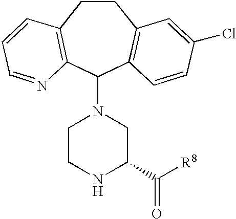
C1CC2=C(C(N3CCNC(C([R8])=O)C3)C3=C1C=C(Cl)C=C3)N=CC=C2
